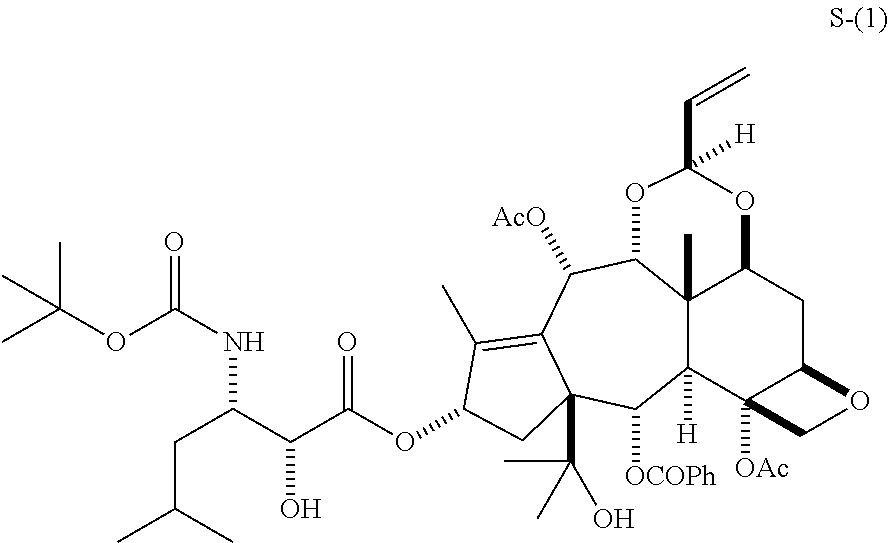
C12(C)C3([H])C4([OAc])C(CC1OC(C=C)([H])OC2C([AcO])C1=C(C)C(OC(C(C(CC(C)C)NC(OC(C)(C)C)=O)O)=O)CC1(C(C)(O)C)C3[OCOPh])OC4
